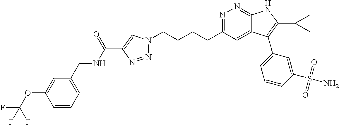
N1=C(CCCCN2N=NC(C(NCC3=CC=CC(OC(F)(F)F)=C3)=O)=C2)C=C2C(=N1)NC(C1CC1)=C2C1=CC=CC(S(N)(=O)=O)=C1
